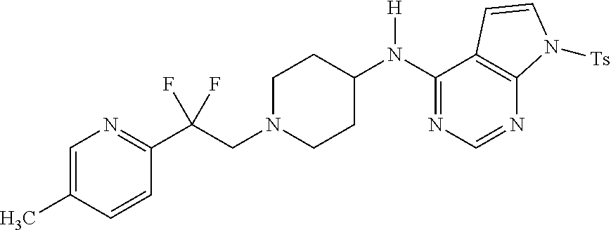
C1(N(C2CCN(CC(C3=NC=C(C)C=C3)(F)F)CC2)[H])=NC=NC2=C1C=CN2[Ts]
